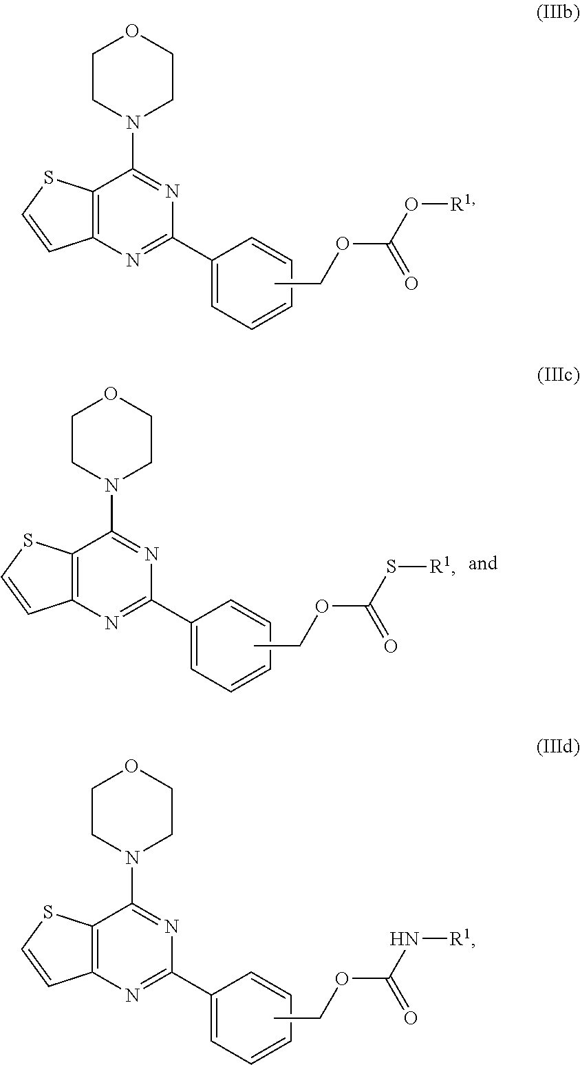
C1CN(C2=NC(C3=CC=CC=C3)=NC3=C2SC=C3)CCO1.CCOC(O[R1])=O.C1CN(C2=NC(C3=CC=CC=C3)=NC3=C2SC=C3)CCO1.CCOC(N[R1])=O.C1CN(C2=NC(C3=CC=CC=C3)=NC3=C2SC=C3)CCO1.CCOC(S[R1])=O
